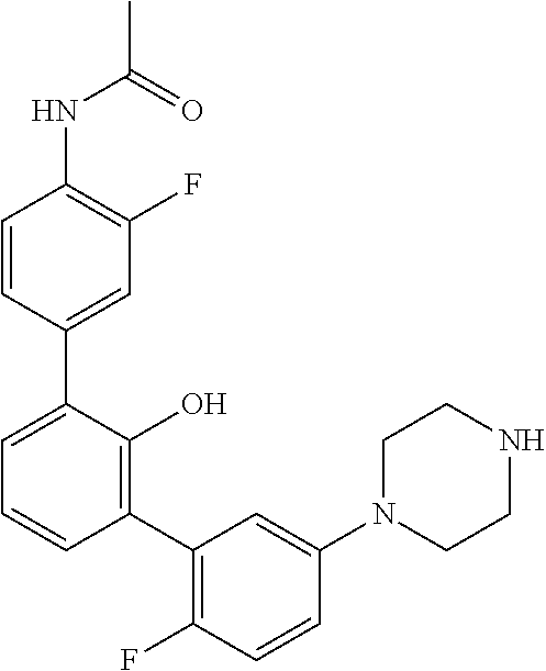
C1(NC(C)=O)=C(F)C=C(C2=CC=CC(C3=C(F)C=CC(N4CCNCC4)=C3)=C2O)C=C1
